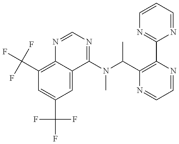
C1(C(F)(F)F)=C2C(=CC(C(F)(F)F)=C1)C(N(C(C1=C(C3=NC=CC=N3)N=CC=N1)C)C)=NC=N2
